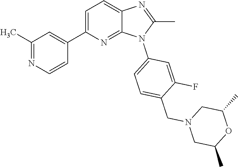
C1(C)=NC2=CC=C(C3=CC(C)=NC=C3)N=C2N1C1=CC=C(CN2CC(C)OC(C)C2)C(F)=C1
